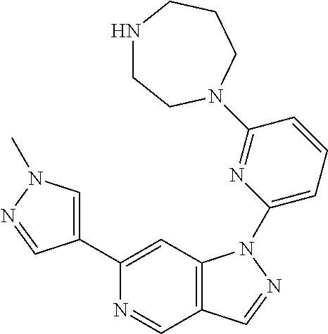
C1(C2=CN(C)N=C2)=CC2=C(C=N1)C=NN2C1=CC=CC(N2CCNCCC2)=N1
